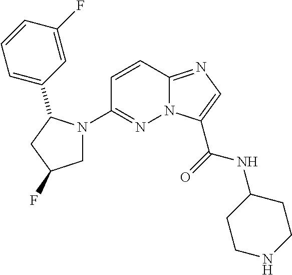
N12C(=NC=C1C(=O)NC1CCNCC1)C=CC(N1CC(F)CC1C1=CC=CC(F)=C1)=N2
